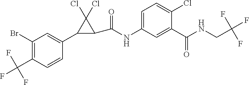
C1(Br)=C(C(F)(F)F)C=CC(C2C(C(=O)NC3=CC=C(Cl)C(C(=O)NCC(F)(F)F)=C3)C2(Cl)Cl)=C1
